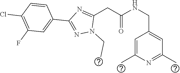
C(C1=CC(C)=NC(C)=C1)NC(CC1=NC(C2=CC(F)=C(Cl)C=C2)=NN1CC)=O
